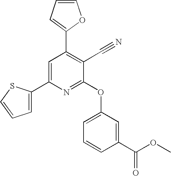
C1(C2=CC=CS2)=CC(C2=CC=CO2)=C(C#N)C(OC2=CC=CC(C(=O)OC)=C2)=N1
